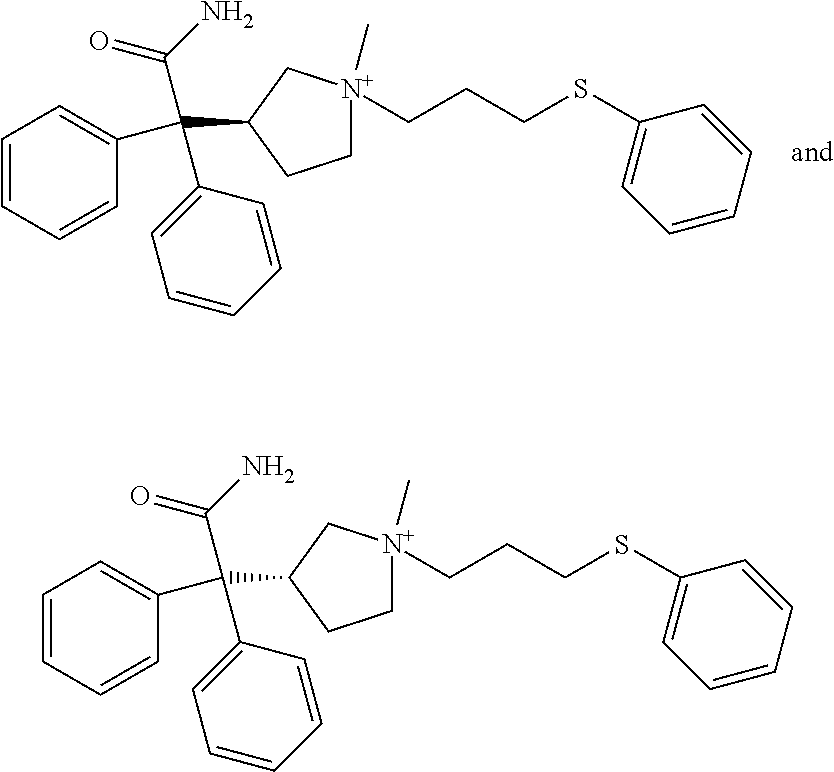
C1[N+](CCCSC2=CC=CC=C2)(C)CC(C(C2=CC=CC=C2)(C2=CC=CC=C2)C(=O)N)C1.C1[N+](CCCSC2=CC=CC=C2)(C)CC(C(C2=CC=CC=C2)(C2=CC=CC=C2)C(=O)N)C1
